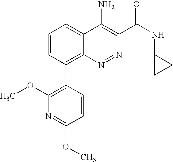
C1=CC(C2=C(OC)N=C(OC)C=C2)=C2C(=C1)C(N)=C(C(NC1CC1)=O)N=N2
